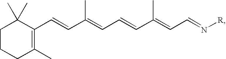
C1CCC(C)=C(C=CC(=CC=CC(=CC=N[R])C)C)C1(C)C
